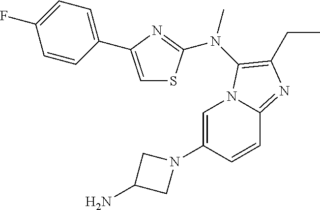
C1=C(N2CC(N)C2)C=CC2=NC(CC)=C(N(C)C3=NC(C4=CC=C(F)C=C4)=CS3)N12
